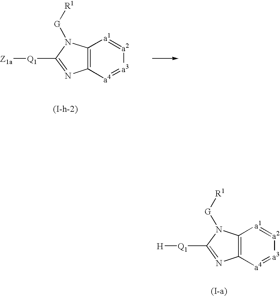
C12=C([a4]=[a3][a2]=[a1]1)N=C([Q1][Z1a])N2[G][R1].[(I-h-2)].C12=C([a4]=[a3][a2]=[a1]1)N=C([Q1][H])N2[G][R1]
